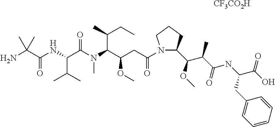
C(NC(C(N(C(C(CC(N1C(C(C(C)C(NC(CC2=CC=CC=C2)C(=O)O)=O)OC)CCC1)=O)OC)C(C)CC)C)=O)C(C)C)(=O)C(N)(C)C.[CF3CO2H]
